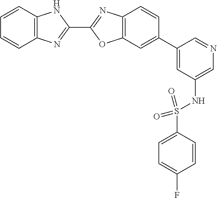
C1=CC2=C(C=C1)N=C(C1=NC3=C(O1)C=C(C1=CC(NS(C4=CC=C(F)C=C4)(=O)=O)=CN=C1)C=C3)N2
